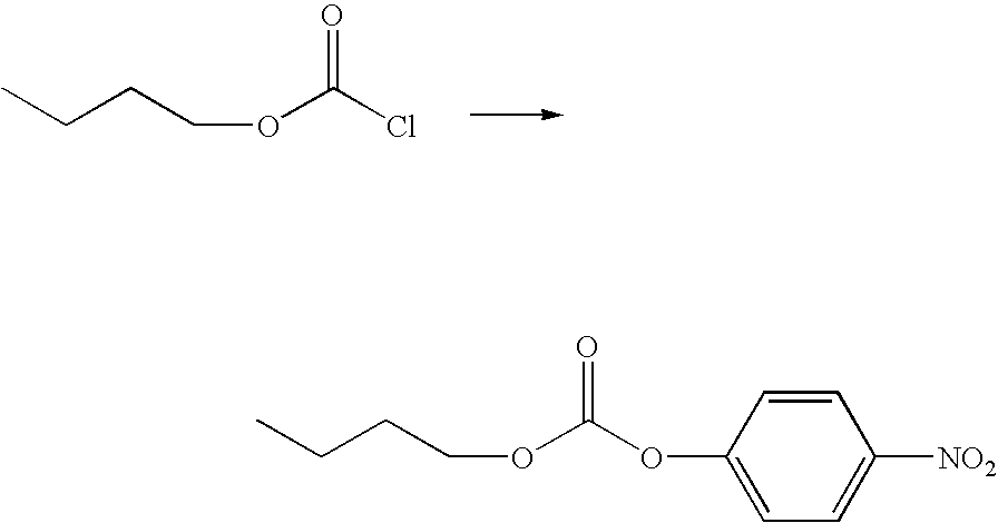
O(C(Cl)=O)CCCC.C1=CC(OC(OCCCC)=O)=CC=C1[NO2]
